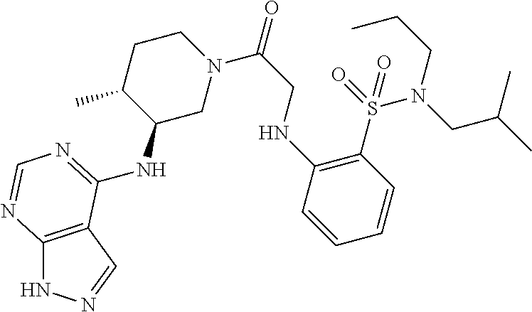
C12=C(C=NN1)C(NC1CN(C(CNC3=C(S(=O)(N(CC(C)C)CCC)=O)C=CC=C3)=O)CCC1C)=NC=N2
